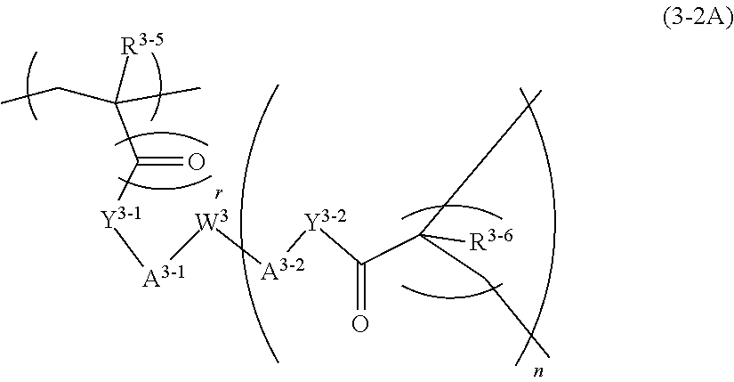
CCC(C)([R3-5])C([Y3-1][A3-1][W3][A3-2][Y3-2]C(=O)C(CC)(C)[R3-6])=O
